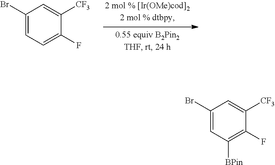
C1(Br)=CC([BPin])=C(F)C([CF3])=C1.C1(Br)=CC=C(F)C([CF3])=C1
